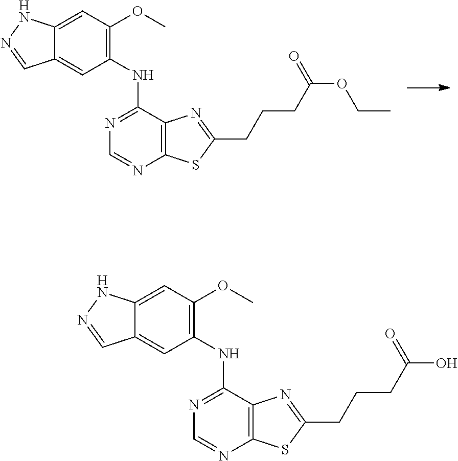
N(C1=NC=NC2=C1N=C(CCCC(OCC)=O)S2)C1=C(OC)C=C2C(=C1)C=NN2.N(C1=NC=NC2=C1N=C(CCCC(O)=O)S2)C1=C(OC)C=C2C(=C1)C=NN2
